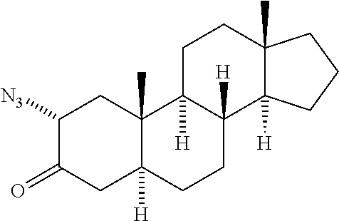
C1([N3])C(=O)CC2([H])C(C)(C1)C1([H])C([H])(CC2)C2([H])C(C)(CC1)CCC2
